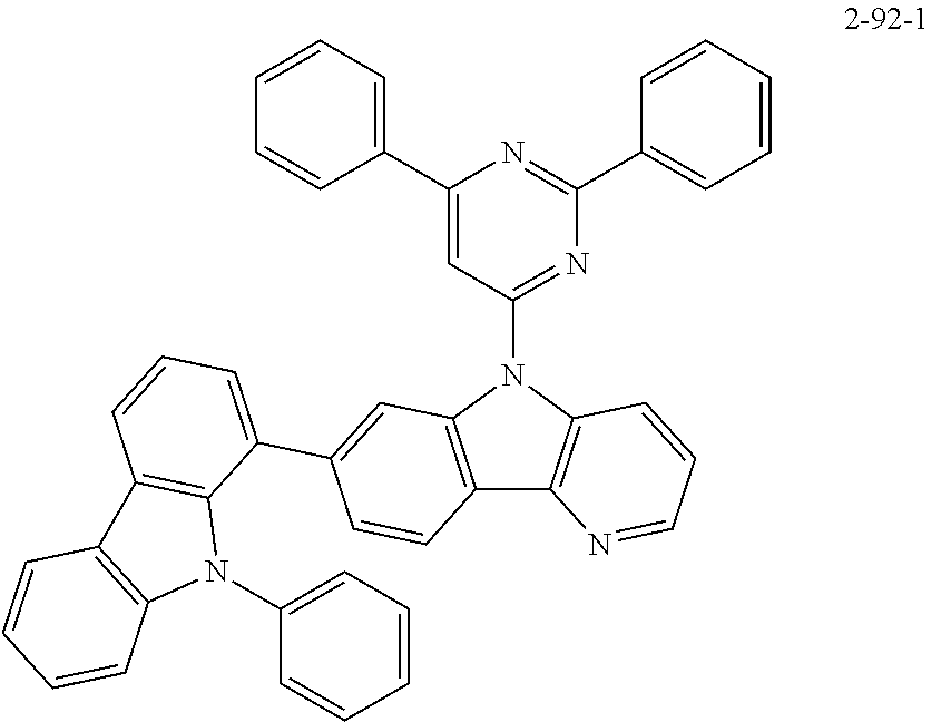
N1=C(C2=CC=CC=C2)N=C(N2C3=C(C4=C2C=CC=N4)C=CC(C2=CC=CC4=C2N(C2=CC=CC=C2)C2=C4C=CC=C2)=C3)C=C1C1=CC=CC=C1
